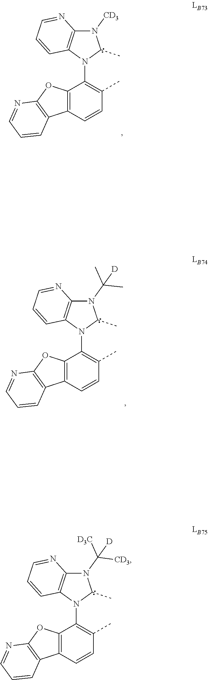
N1([CD3])C2=C(N(C3=C(C)C=CC4=C3OC3=C4C=CC=N3)C1C)C=CC=N2.N1(C(C)(C)[D])C2=C(N(C3=C(C)C=CC4=C3OC3=C4C=CC=N3)C1C)C=CC=N2.N1(C([D3C])([CD3])[D])C2=C(N(C3=C(C)C=CC4=C3OC3=C4C=CC=N3)C1C)C=CC=N2
